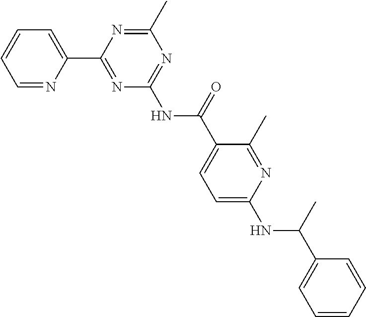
C1=NC(C2=NC(NC(=O)C3=CC=C(NC(C4=CC=CC=C4)C)N=C3C)=NC(C)=N2)=CC=C1
